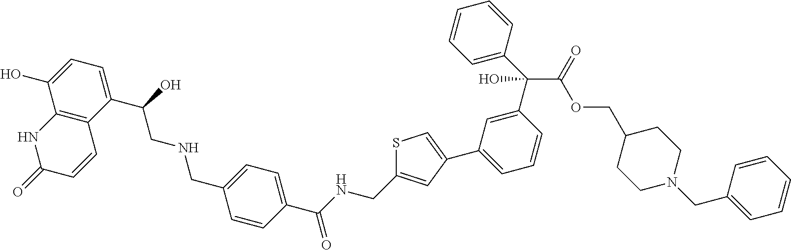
C12=C(C(C(O)CNCC3=CC=C(C(NCC4=CC(C5=CC=CC(C(C6=CC=CC=C6)(O)C(=O)OCC6CCN(CC7=CC=CC=C7)CC6)=C5)=CS4)=O)C=C3)=CC=C1O)C=CC(=O)N2
